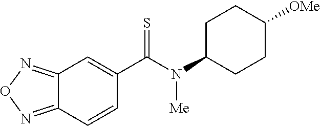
C12=NON=C1C=CC(C(N(C1CCC([OMe])CC1)[Me])=S)=C2
